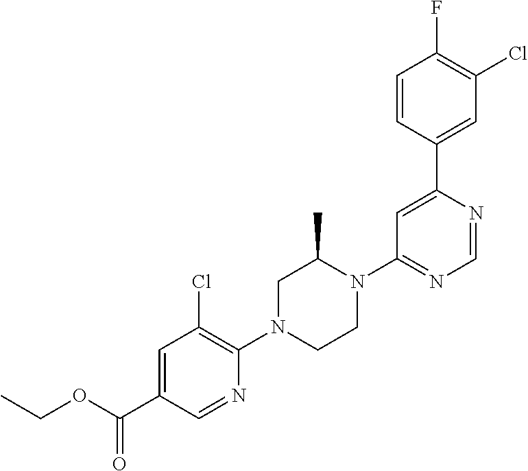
O(C(C1=CC(Cl)=C(N2CCN(C3=NC=NC(C4=CC(Cl)=C(F)C=C4)=C3)C(C)C2)N=C1)=O)CC
